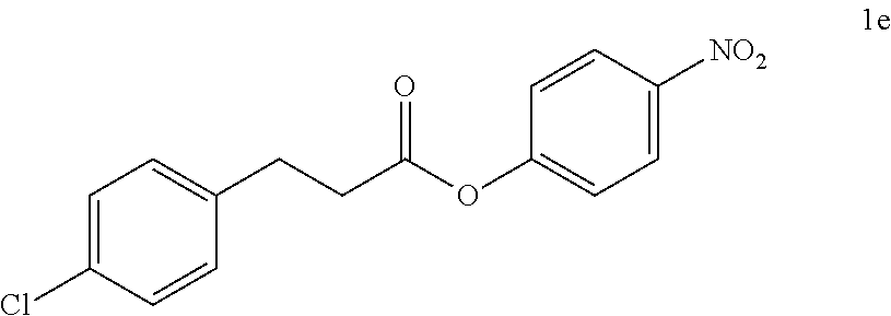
C1=C(Cl)C=CC(CCC(OC2=CC=C([NO2])C=C2)=O)=C1
